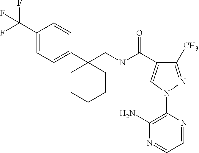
C1(C)=NN(C2=C(N)N=CC=N2)C=C1C(NCC1(C2=CC=C(C(F)(F)F)C=C2)CCCCC1)=O
